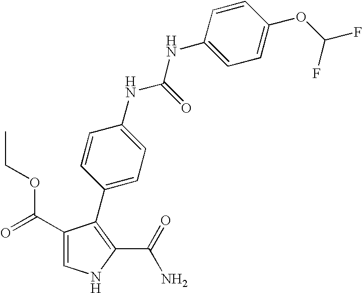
C1(C(=O)OCC)=CNC(C(=O)N)=C1C1=CC=C(NC(NC2=CC=C(OC(F)F)C=C2)=O)C=C1
